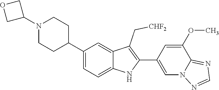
C1(C2CCN(C3COC3)CC2)=CC=C2C(=C1)C(C[CHF2])=C(C1=CN3C(=NC=N3)C(OC)=C1)N2
